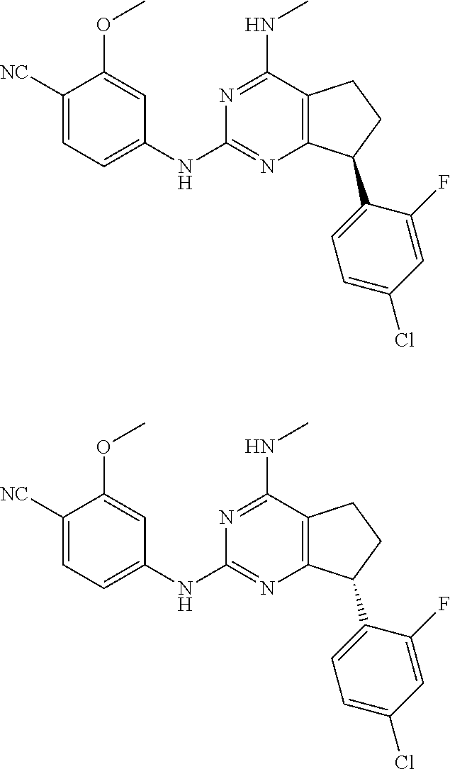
C1(NC2=CC=C([NC])C(OC)=C2)=NC2=C(CCC2C2=CC=C(Cl)C=C2F)C(NC)=N1.C1(NC2=CC=C([NC])C(OC)=C2)=NC2=C(CCC2C2=CC=C(Cl)C=C2F)C(NC)=N1
